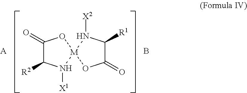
C1(=O)C([R2])N([X1])[M]2(O1)OC(=O)C([R1])N2[X2].[A].B
